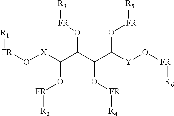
[FR](O[X]C(C(C(C([Y]O[FR][R6])O[FR][R5])O[FR][R4])O[FR][R3])O[FR][R2])[R1]
